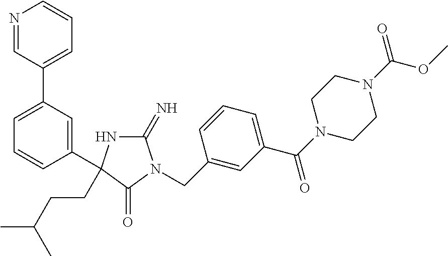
C1(=N)NC(C2=CC(C3=CC=CN=C3)=CC=C2)(CCC(C)C)C(=O)N1CC1=CC(C(N2CCN(C(=O)OC)CC2)=O)=CC=C1
